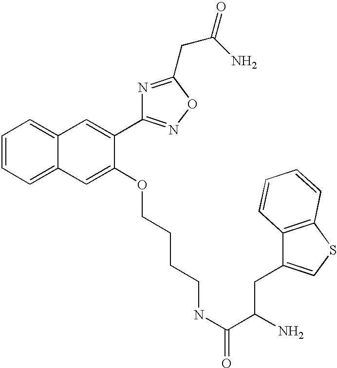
C1=CC=C2C(=C1)C=C(C1=NOC(CC(N)=O)=N1)C(OCCCCNC(=O)C(CC1=CSC3=C1C=CC=C3)N)=C2
